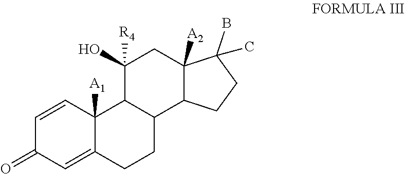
C1=CC2([A1])C(=CC1=O)CCC1C2C(O)([R4])CC2([A2])C1CCC2(B)C
